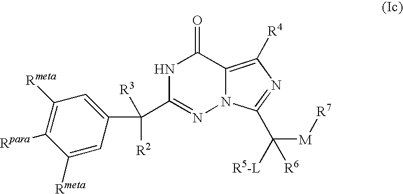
C1(C([R2])([R3])C2=CC([Rmeta])=C([Rpara])C([Rmeta])=C2)=NN2C(=C([R4])N=C2C([R5-L])([M][R7])[R6])C(=O)N1
